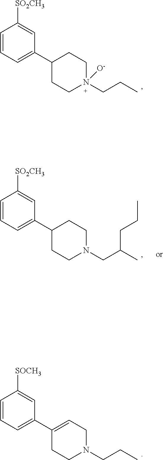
C1=CC=C(C2CCN(CCC)([O-])CC2)C=C1[SO2CH3].C1=CC=C(C2=CCN(CCC)CC2)C=C1[SOCH3].C1=CC=C(C2CCN(CC(C)CCC)CC2)C=C1[SO2CH3]
